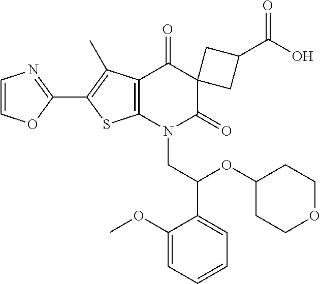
C1=COC(C2=C(C)C3=C(S2)N(CC(OC2CCOCC2)C2=CC=CC=C2OC)C(=O)C2(C3=O)CC(C(O)=O)C2)=N1
